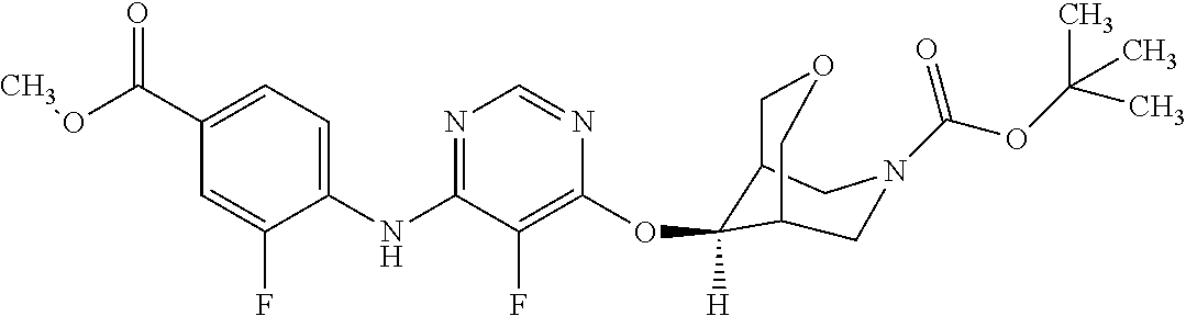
C1(NC2=NC=NC(OC3([H])C4COCC3CN(C(OC(C)(C)C)=O)C4)=C2F)=CC=C(C(OC)=O)C=C1F
